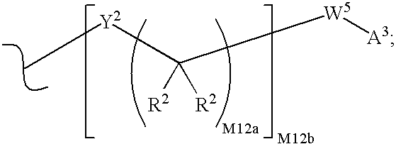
[Y2](C([R2])([R2])[W5][A3])C
